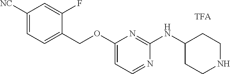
C1([NC])=CC=C(COC2=CC=NC(NC3CCNCC3)=N2)C(F)=C1
